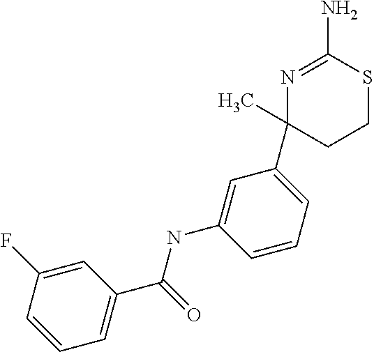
N1=C(N)SCCC1(C)C1=CC=CC(NC(C2=CC=CC(F)=C2)=O)=C1
